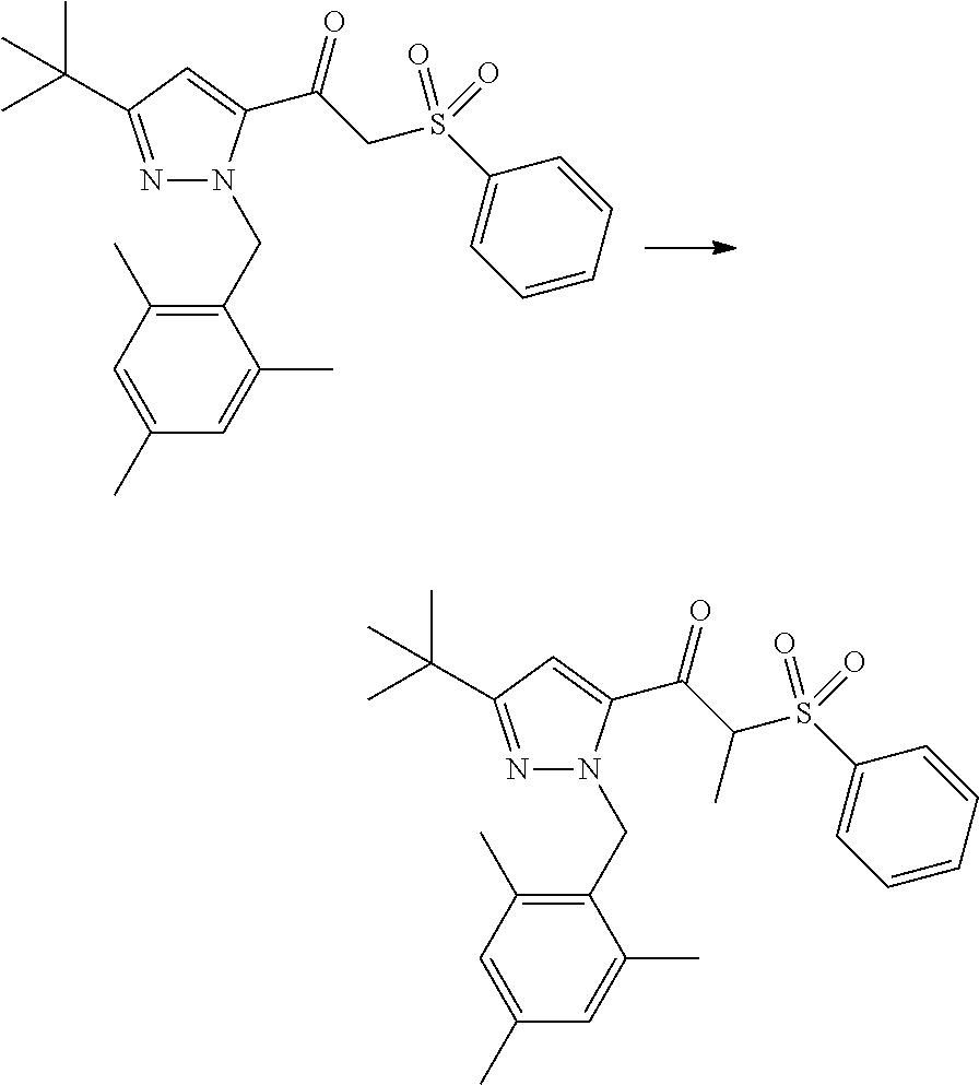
C1=C(C(CS(C2=CC=CC=C2)(=O)=O)=O)N(CC2=C(C)C=C(C)C=C2C)N=C1C(C)(C)C.C1=C(C(C(S(C2=CC=CC=C2)(=O)=O)C)=O)N(CC2=C(C)C=C(C)C=C2C)N=C1C(C)(C)C
